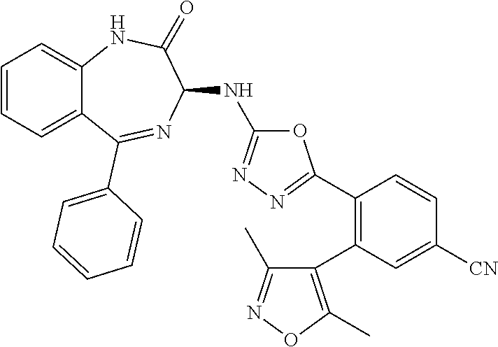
C1(C2=NN=C(NC3C(=O)NC4=CC=CC=C4C(C4=CC=CC=C4)=N3)O2)=C(C2=C(C)ON=C2C)C=C([CN])C=C1
